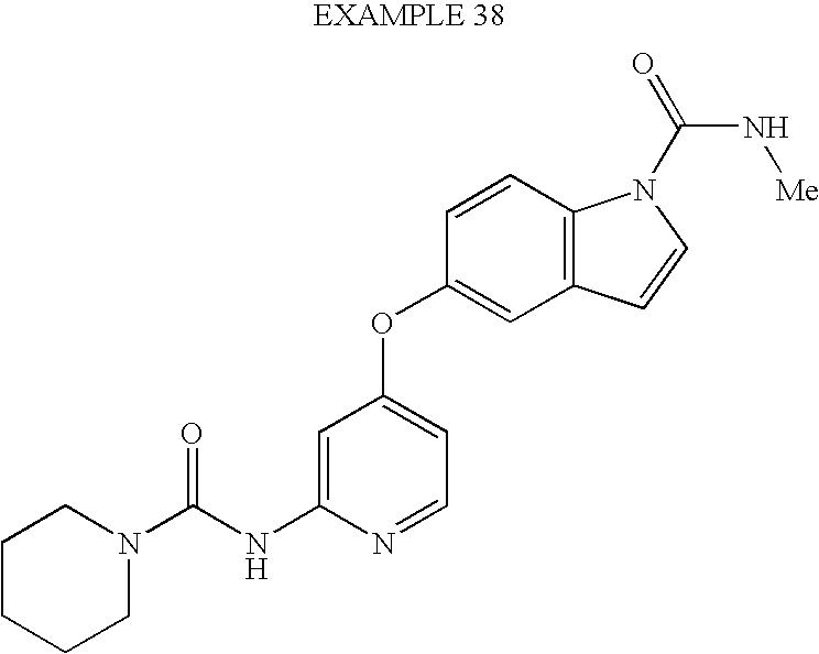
C(NC1=CC(OC2=CC3=C(C=C2)N(C(N[Me])=O)C=C3)=CC=N1)(=O)N1CCCCC1
